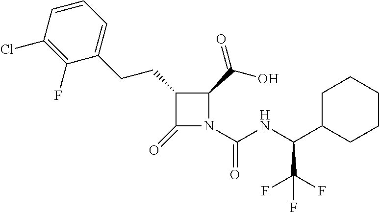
C1(CCC2=CC=CC(Cl)=C2F)C(=O)N(C(NC(C2CCCCC2)C(F)(F)F)=O)C1C(=O)O
